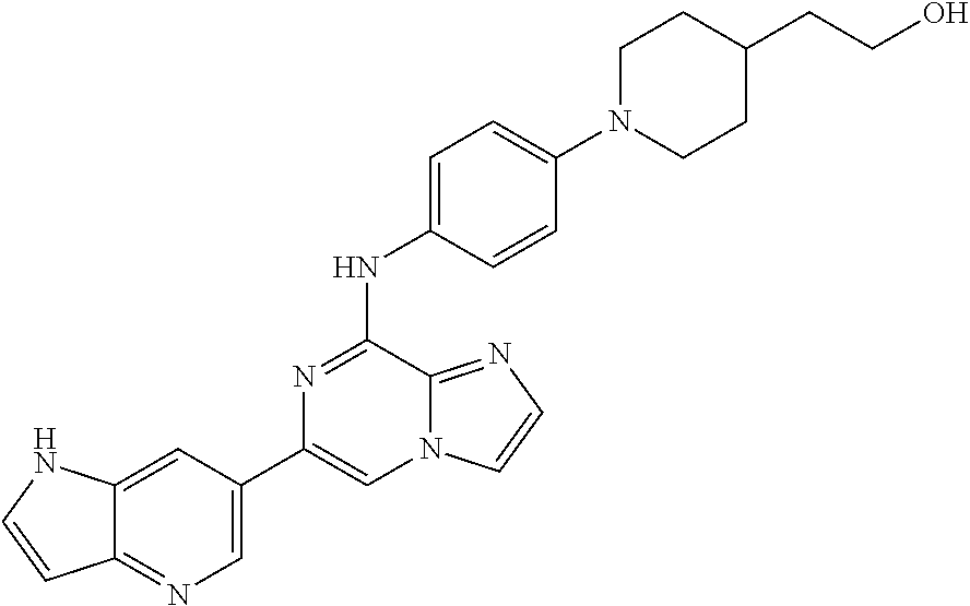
C1(C2=CN=C3C(=C2)NC=C3)=CN2C(=NC=C2)C(NC2=CC=C(N3CCC(CCO)CC3)C=C2)=N1
